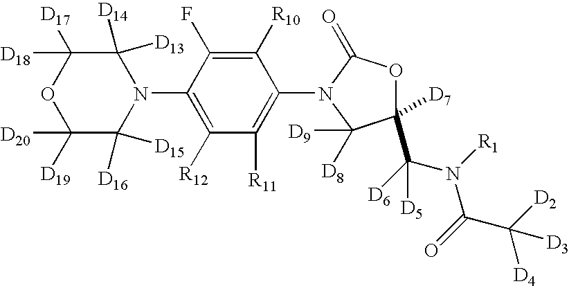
C1([D20])([D19])C([D16])([D15])N(C2=C([R12])C([R11])=C(N3C(=O)OC([D7])(C([D6])(N([R1])C(=O)C([D2])([D4])[D3])[D5])C3([D8])[D9])C([R10])=C2F)C([D13])([D14])C([D18])([D17])O1
